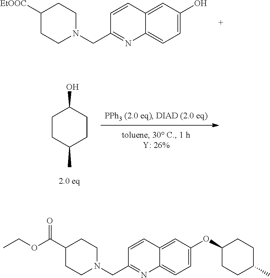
C1=C(O)C=C2C(=C1)N=C(CN1CCC([EtOOC])CC1)C=C2.C1CC(C)CCC1O.C1=C(OC2CCC(C)CC2)C=C2C(=C1)N=C(CN1CCC(C(OCC)=O)CC1)C=C2
